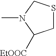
C1SCN(C)C1[EtOOC]
